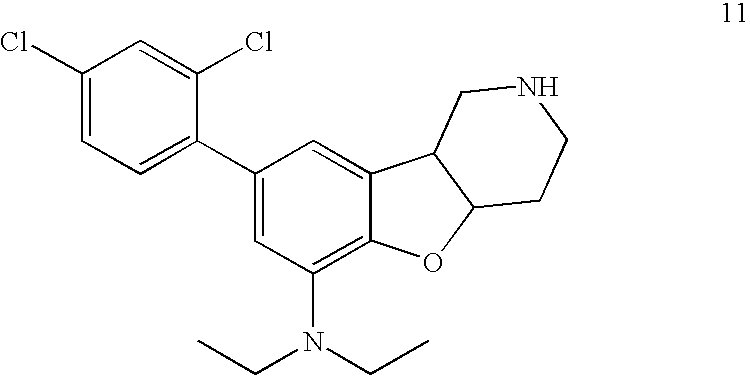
C1(Cl)=CC=C(C2=CC(N(CC)CC)=C3C(=C2)C2C(O3)CCNC2)C(Cl)=C1
